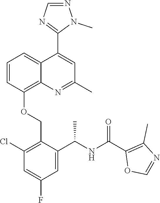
C1=CC(OCC2=C(Cl)C=C(F)C=C2C(NC(C2=C(C)N=CO2)=O)C)=C2C(=C1)C(C1=NC=NN1C)=CC(C)=N2
